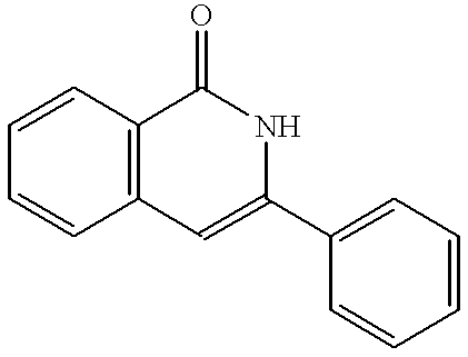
C1=CC=CC2=C1C(=O)NC(C1=CC=CC=C1)=C2
